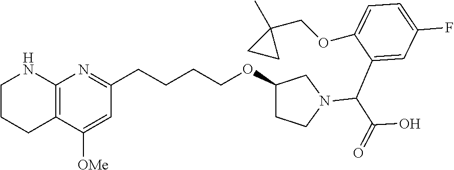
C12=C(NCCC1)N=C(CCCCOC1CCN(C(C3=CC(F)=CC=C3OCC3(C)CC3)C(=O)O)C1)C=C2[OMe]
